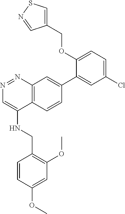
N1=NC2=C(C(NCC3=C(OC)C=C(OC)C=C3)=C1)C=CC(C1=CC(Cl)=CC=C1OCC1=CSN=C1)=C2
